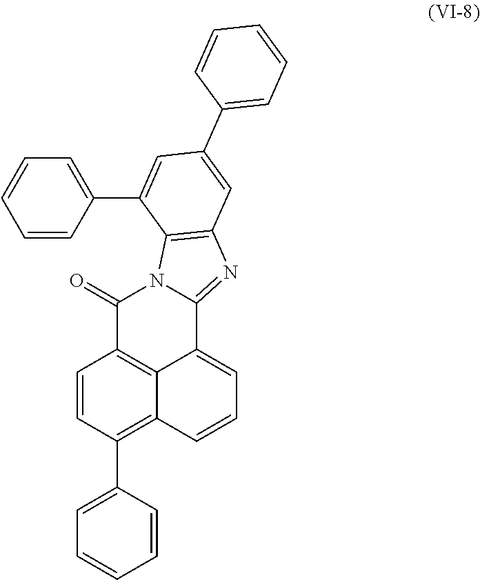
C1=CC(C2=CC=CC=C2)=C2C3=C1C(=O)N1C(=NC4=C1C(C1=CC=CC=C1)=CC(C1=CC=CC=C1)=C4)C3=CC=C2
